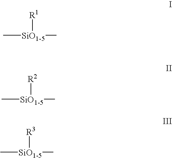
C[SiO1-5](C)[R1].C[SiO1-5](C)[R2].C[SiO1-5](C)[R3]
